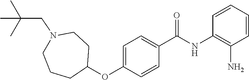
C1=CC=CC(N)=C1NC(C1=CC=C(OC2CCN(CC(C)(C)C)CCC2)C=C1)=O
